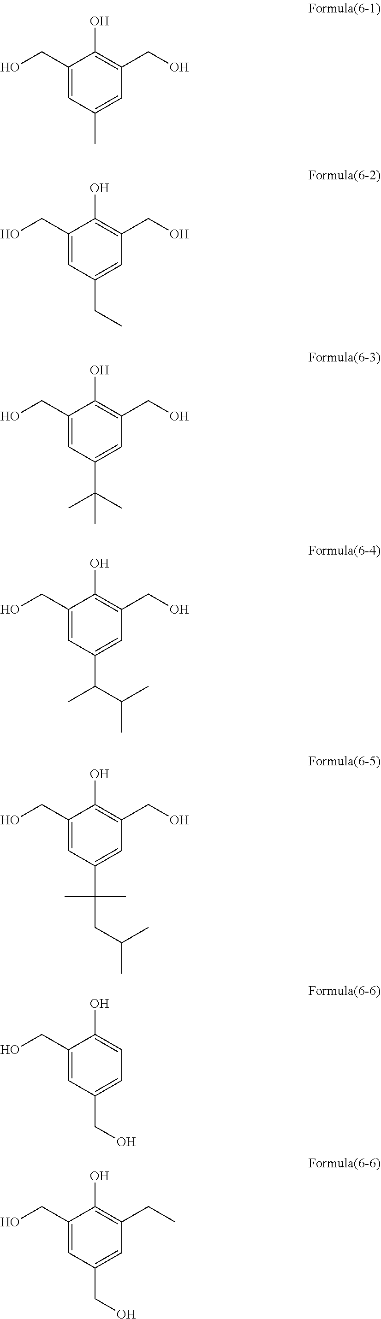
C1(CO)=CC(C)=CC(CO)=C1O.C1(CO)=CC(CC)=CC(CO)=C1O.C1(CO)=CC(C(C)(C)C)=CC(CO)=C1O.C1(CO)=CC(C(C(C)C)C)=CC(CO)=C1O.C1(CO)=CC(C(C)(C)CC(C)C)=CC(CO)=C1O.C1(CO)=CC(CO)=CC=C1O.C1(CO)=CC(CO)=CC(CC)=C1O
